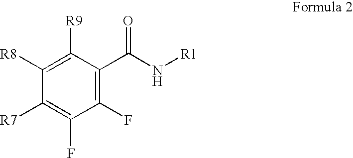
C1(F)=C(C(N[R1])=O)C([R9])=C([R8])C([R7])=C1F
